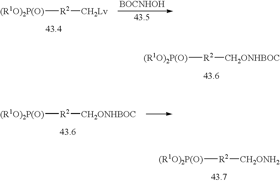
[(R1O)2P(O)][R2][CH2Lv].[BOCNHOH].[(R1O)2P(O)][R2][CH2ONHBOC].[(R1O)2P(O)][R2][CH2ONH2].[(R1O)2P(O)][R2][CH2ONHBOC]
